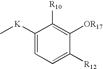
C[K]C1=CC=C([R12])C([OR17])=C1[R10]
